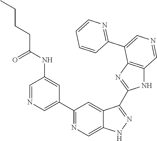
C1(C2=CN=CC(NC(=O)CCCC)=C2)=NC=C2C(=C1)C(C1=NC3=C(N1)C=NC=C3C1=NC=CC=C1)=NN2
